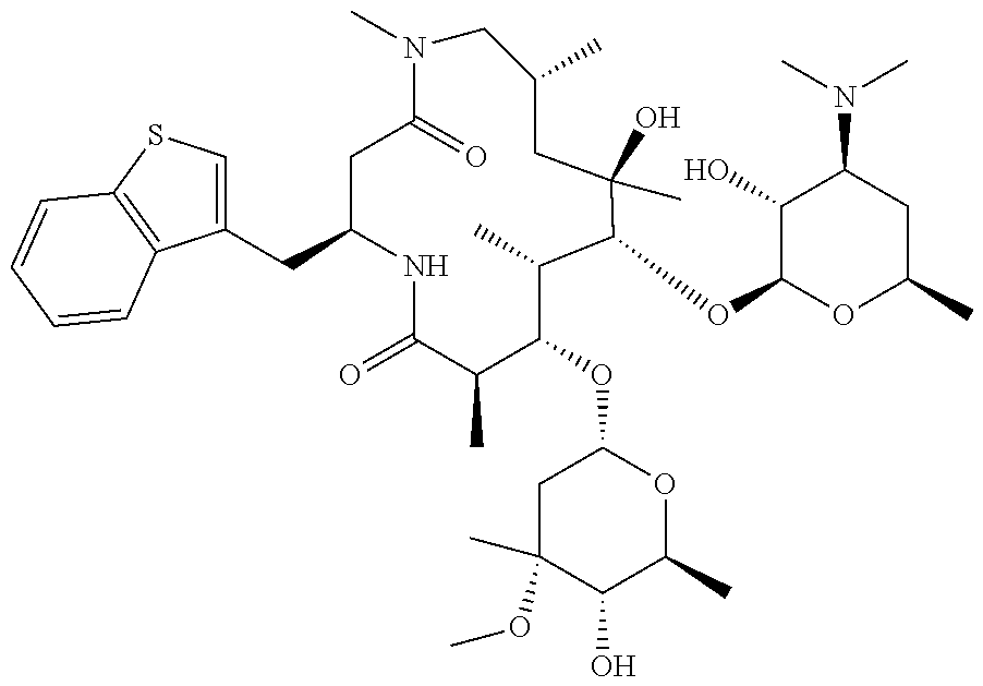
C1(CC2CC(=O)N(C)CC(C)CC(C)(O)C(OC3OC(C)CC(N(C)C)C3O)C(C)C(OC3CC(C)(OC)C(O)C(C)O3)C(C)C(=O)N2)=CSC2=C1C=CC=C2
